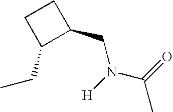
C1(CC)C(CN([H])C(=O)C)CC1
